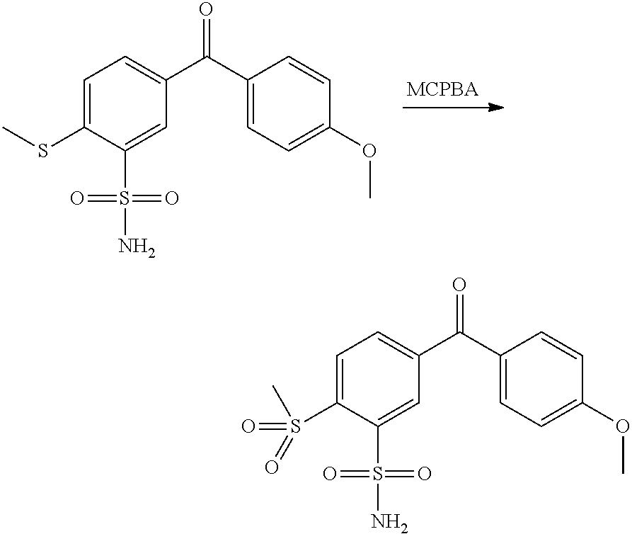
C1=C(SC)C(S(N)(=O)=O)=CC(C(C2=CC=C(OC)C=C2)=O)=C1.C1=C(S(=O)(=O)C)C(S(N)(=O)=O)=CC(C(C2=CC=C(OC)C=C2)=O)=C1
